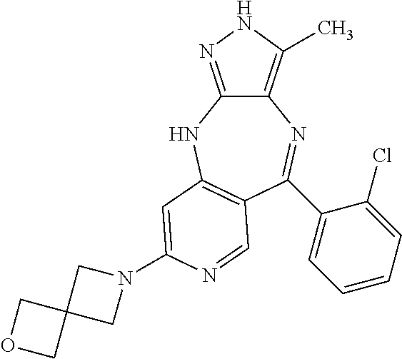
C12=C(C)NN=C1NC1=C(C=NC(N3CC4(C3)COC4)=C1)C(C1=CC=CC=C1Cl)=N2
